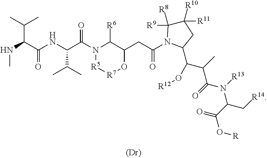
C(C(C(O[R])=O)N(C(=O)C(C(O[R12])C1CC([R10])([R11])C([R9])([R8])N1C(CC1C([R6])N(C(C(NC(C(NC)C(C)C)=O)C(C)C)=O)[R5][R7]O1)=O)C)[R13])[R14]
